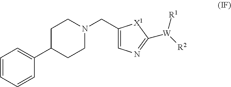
N1(CC2=CN=C([W]([R2])[R1])[X1]2)CCC(C2=CC=CC=C2)CC1
